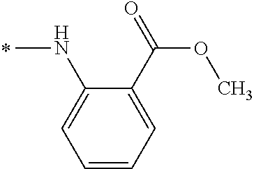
CNC1=CC=CC=C1C(=O)OC
